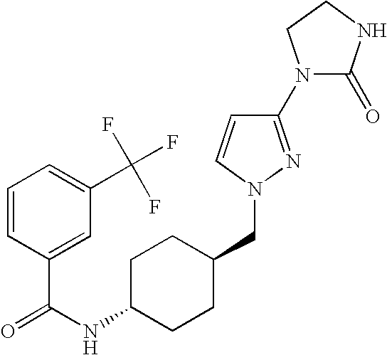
C1(N2C(=O)NCC2)=NN(CC2CCC(NC(=O)C3=CC(C(F)(F)F)=CC=C3)CC2)C=C1
